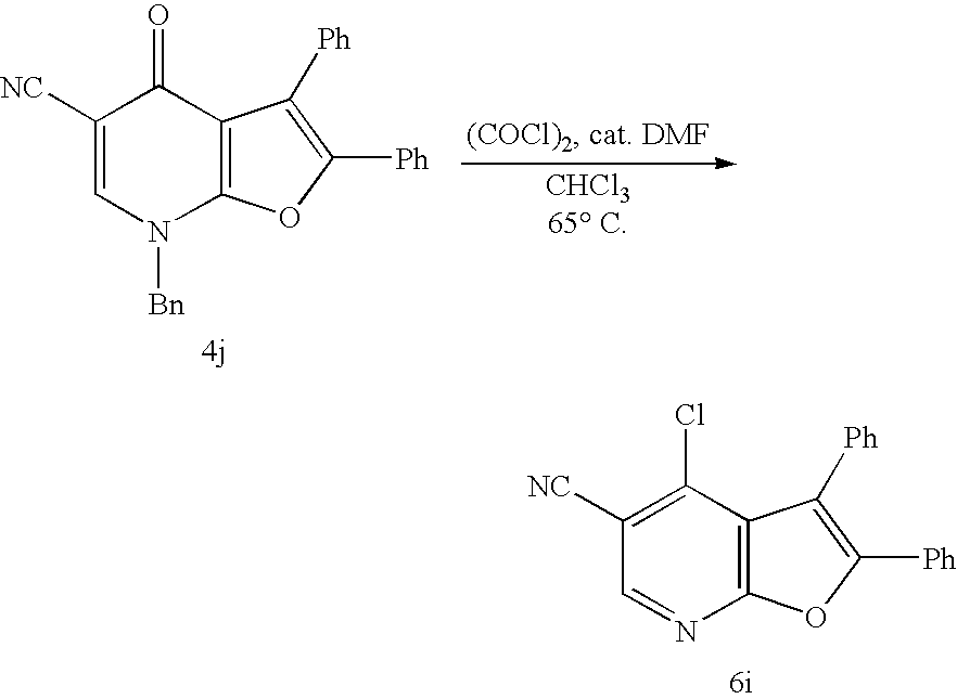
C1([NC])=CN([Bn])C2=C(C1=O)C([Ph])=C([Ph])O2.C1([NC])=C(Cl)C2=C(N=C1)OC([Ph])=C2[Ph]
